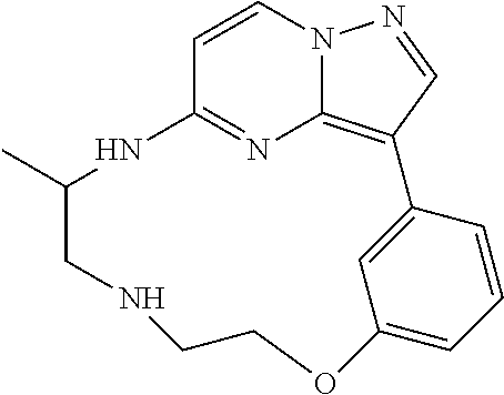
C1=CN2C3=C(C=N2)C2=CC(=CC=C2)OCCNCC(C)NC1=N3
